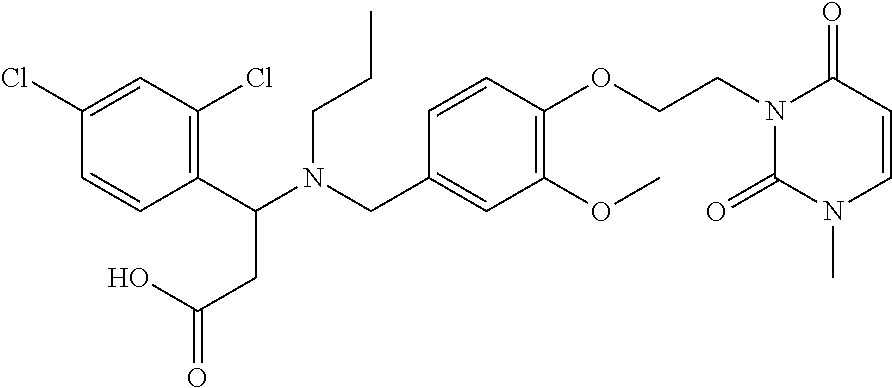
C1(C(N(CC2=CC(OC)=C(OCCN3C(=O)N(C)C=CC3=O)C=C2)CCC)CC(=O)O)=C(Cl)C=C(Cl)C=C1
